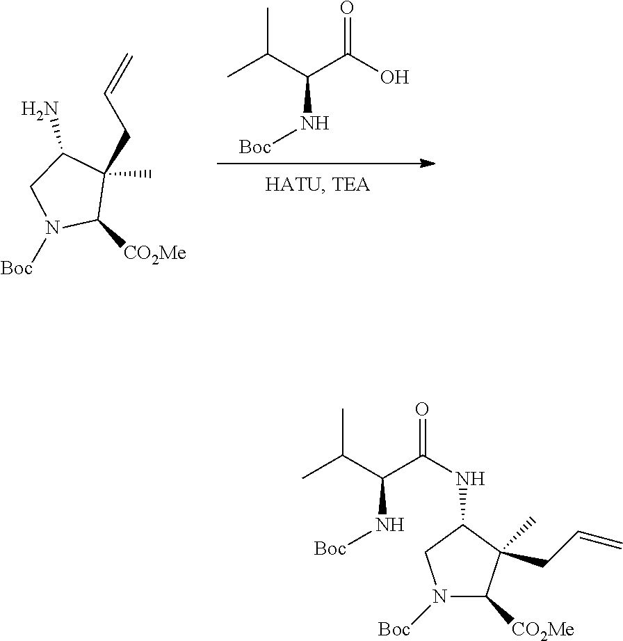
CC(C)C(N[Boc])C(=O)O.C(C1(C)C([CO2Me])N([Boc])CC1N)C=C.N1([Boc])C([CO2Me])C(C)(CC=C)C(NC(C(C(C)C)N[Boc])=O)C1
